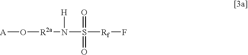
[A]O[R2a]N(S([Rf]F)(=O)=O)[H]
